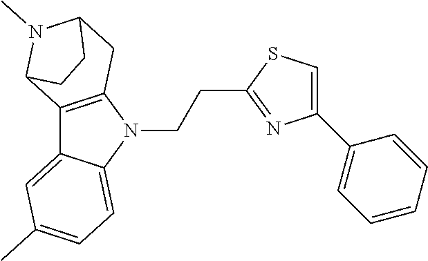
C12=CC(C)=CC=C1N(CCC1=NC(C3=CC=CC=C3)=CS1)C1=C2C2N(C)C(C1)CC2
